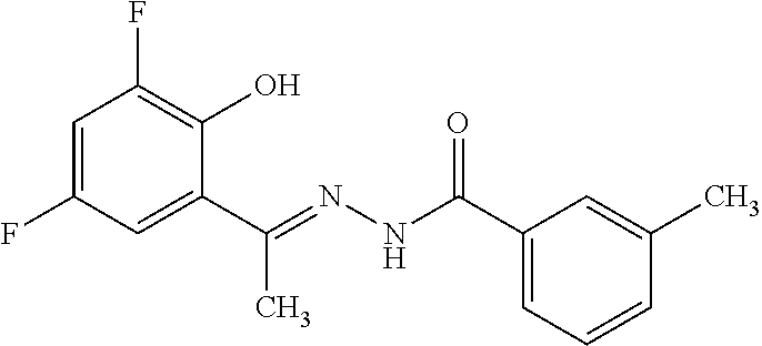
C1=C(F)C=C(C(=NNC(C2=CC=CC(C)=C2)=O)C)C(O)=C1F
